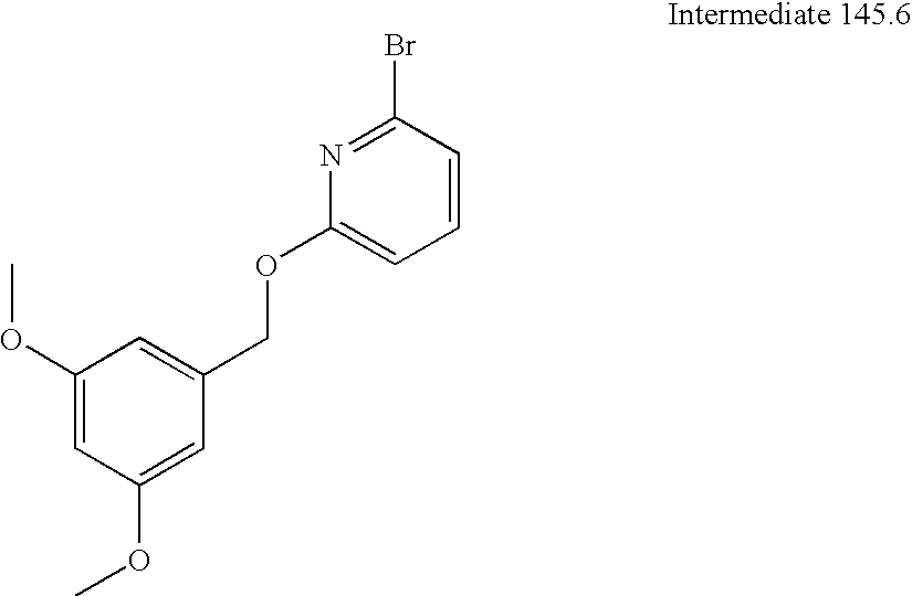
C1(OC)=CC(OC)=CC(COC2=CC=CC(Br)=N2)=C1
